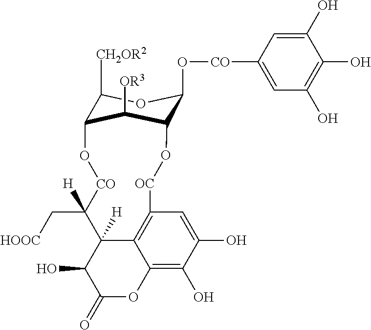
C12=C(O)C(O)=CC3=C1C([H])(C(O)C(=O)O2)C(C[HOOC])([H])[CO]OC1C([CH2OR2])OC(O[CO]C2=CC(O)=C(O)C(O)=C2)C(O[OC]3)C1[OR3]
